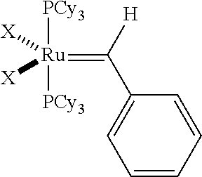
C1=CC=CC(C([H])=[Ru]([PCy3])([PCy3])([X])[X])=C1
